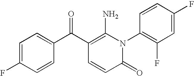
C1=C(F)C=CC(C(C2=C(N)N(C3=C(F)C=C(F)C=C3)C(=O)C=C2)=O)=C1
